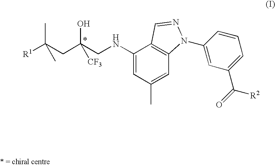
[R1]C(CC(CNC1=CC(C)=CC2=C1C=NN2C1=CC(C(=O)[R2])=CC=C1)(O)[CF3])(C)C
